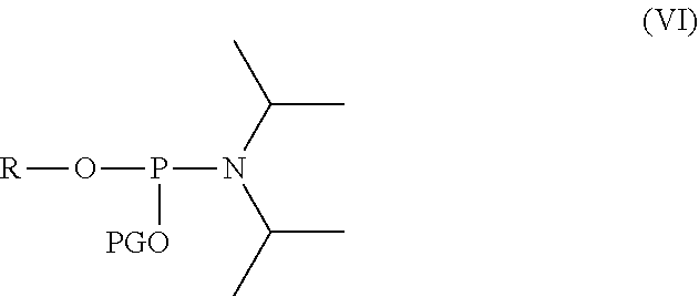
[R]OP(N(C(C)C)C(C)C)[PGO]
